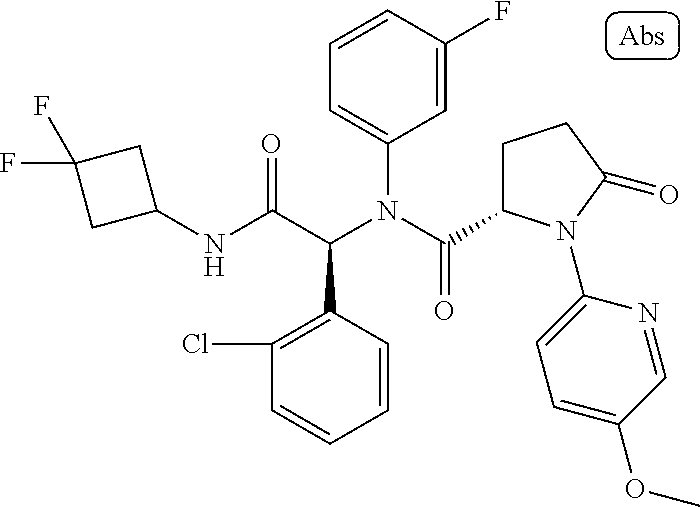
C1(NC(C(N(C(=O)C2CCC(=O)N2C2=CC=C(OC)C=N2)C2=CC=CC(F)=C2)C2=C(Cl)C=CC=C2)=O)CC(F)(F)C1
